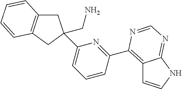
C12=C(C3=NC(C4(CN)CC5=C(C4)C=CC=C5)=CC=C3)N=CN=C1NC=C2
